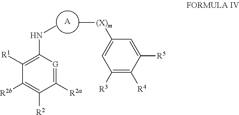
C1([R1])=C(NC)[G]=C([R2a])C([R2])=C1[R2b].[A].C[(X)m]C1=CC([R3])=C([R4])C([R5])=C1
